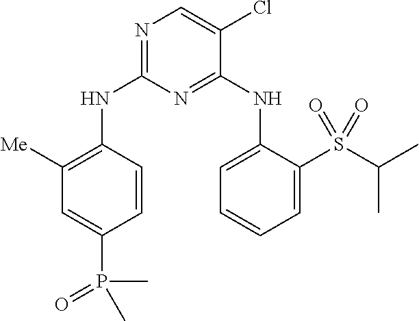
N1=C(NC2=C([Me])C=C(P(=O)(C)C)C=C2)N=C(NC2=CC=CC=C2S(C(C)C)(=O)=O)C(Cl)=C1
